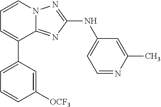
C1=CN2C(=NC(NC3=CC=NC(C)=C3)=N2)C(C2=CC=CC([OCF3])=C2)=C1
